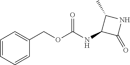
C1=CC=CC(COC(NC2C(=O)NC2C)=O)=C1
